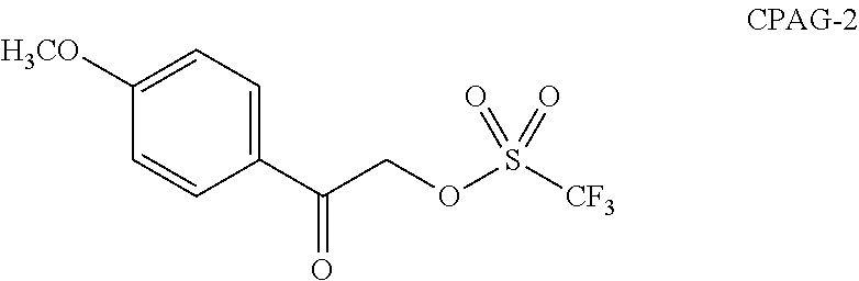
C1([H3CO])=CC=C(C(COS([CF3])(=O)=O)=O)C=C1
